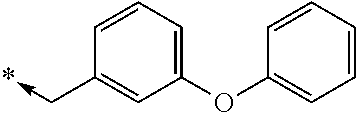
C1=CC=C(OC2=CC=CC=C2)C=C1C->*
